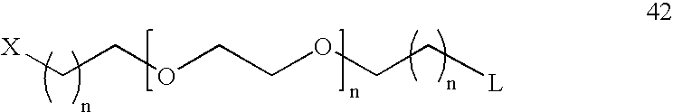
[X]CCOCCOCC[L]
